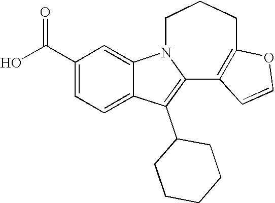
C1(C(O)=O)=CC=C2C(=C1)N1C(=C2C2CCCCC2)C2=C(CCC1)OC=C2
